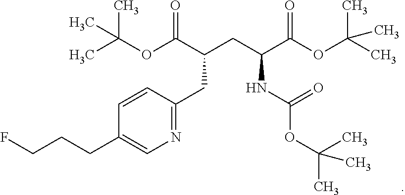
C1=CC(CC(CC(C(OC(C)(C)C)=O)NC(OC(C)(C)C)=O)C(OC(C)(C)C)=O)=NC=C1CCCF
